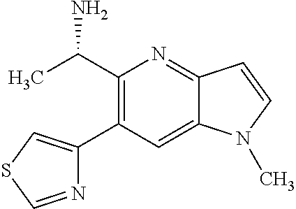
C1(C(C)N)=C(C2=CSC=N2)C=C2C(=N1)C=CN2C
